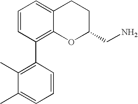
C1=CC(C2=C(C)C(C)=CC=C2)=C2C(=C1)CCC(CN)O2
